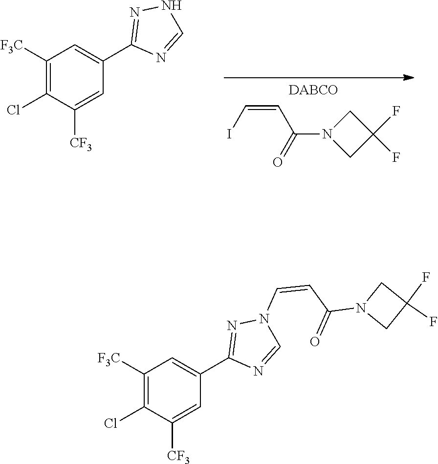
C1(C2=CC([F3C])=C(Cl)C([CF3])=C2)=NN(C=CC(=O)N2CC(F)(F)C2)C=N1.C1(C2=CC([F3C])=C(Cl)C([CF3])=C2)=NNC=N1.C(C(=O)N1CC(F)(F)C1)=CI
